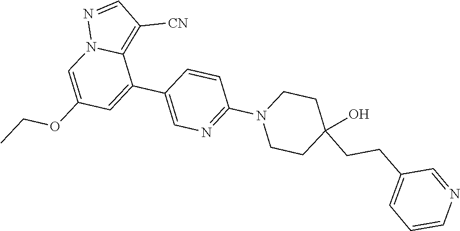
C1=C(C2=CN=C(N3CCC(O)(CCC4=CC=CN=C4)CC3)C=C2)C2=C([CN])C=NN2C=C1OCC
